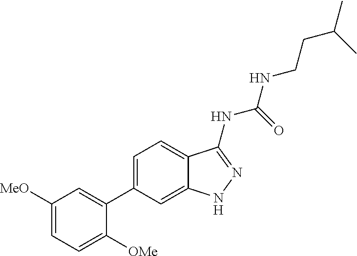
C1([MeO])=CC=C([OMe])C(C2=CC=C3C(=C2)[N H]N=C3NC(NCCC(C)C)=O)=C1
